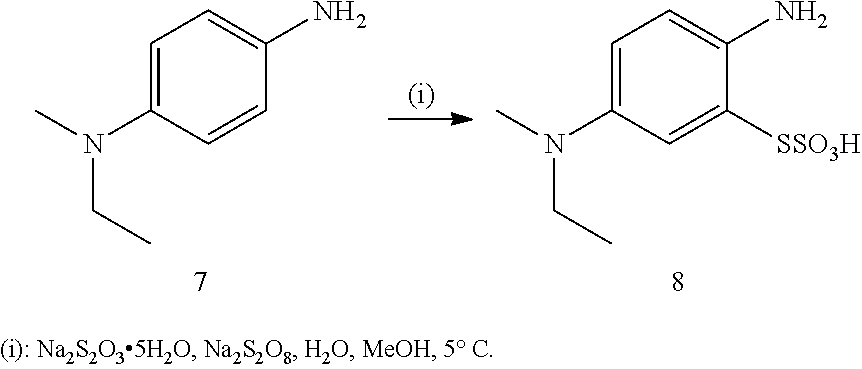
C1=C(N(C)CC)C=CC(N)=C1.C1=C(N(C)CC)C=C([SSO3H])C(N)=C1
